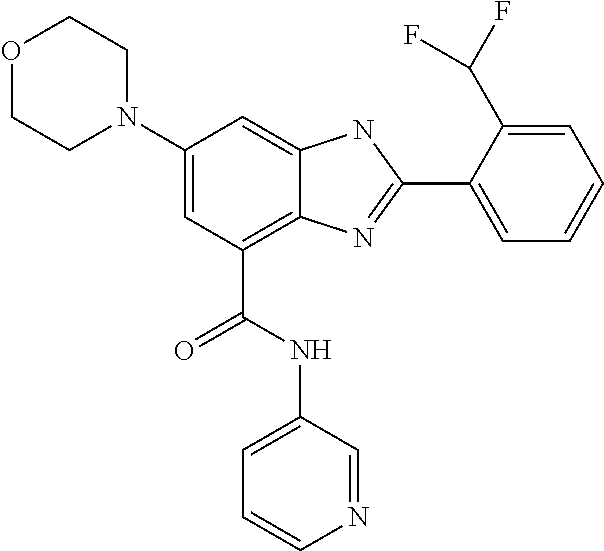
C1(N2CCOCC2)=CC(C(NC2=CC=CN=C2)=O)=C2C(=C1)NC(C1=CC=CC=C1C(F)F)=N2
